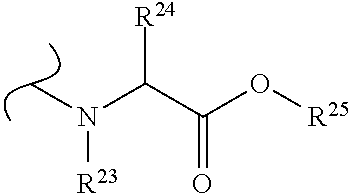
CN(C(C(O[R25])=O)[R24])[R23]
